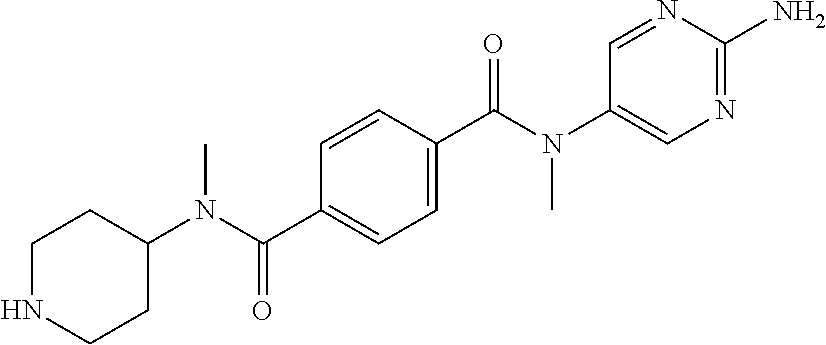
C1NCCC(N(C(C2=CC=C(C(N(C3=CN=C(N)N=C3)C)=O)C=C2)=O)C)C1
